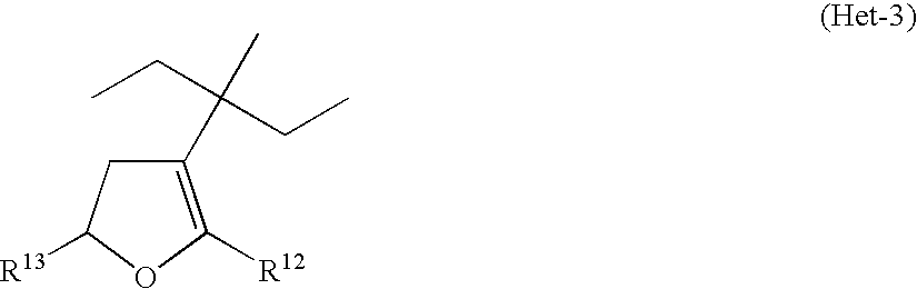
C1(C(C)(CC)CC)=C([R12])OC([R13])C1
